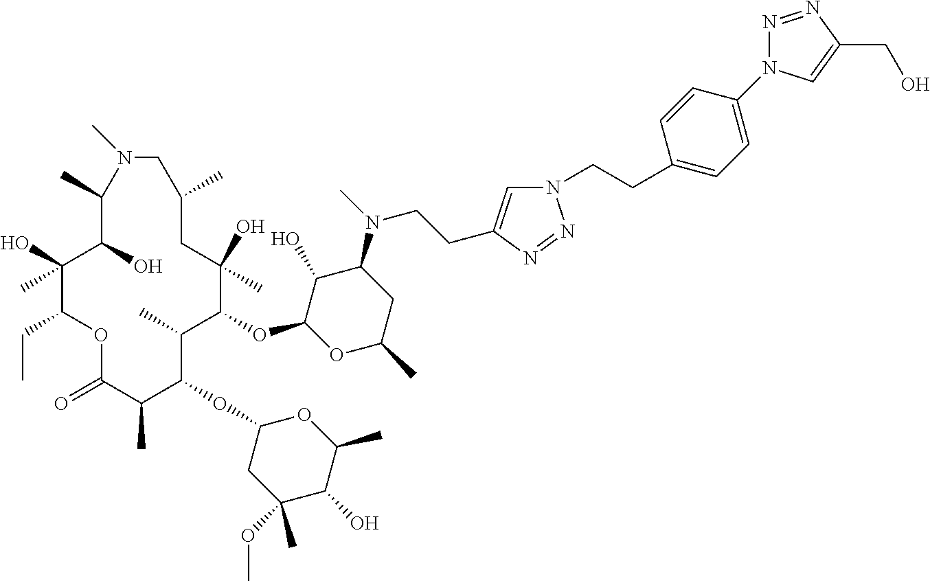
C1(O)C(OC2C(C)C(OC3CC(OC)(C)C(O)C(C)O3)C(C)C(=O)OC(CC)C(O)(C)C(O)C(C)N(C)CC(C)CC2(O)C)OC(C)CC1N(C)CCC1=CN(CCC2=CC=C(N3N=NC(CO)=C3)C=C2)N=N1
